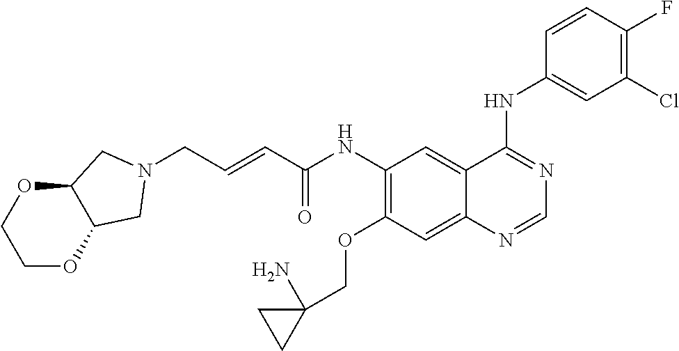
C(C=CC(NC1=C(OCC2(N)CC2)C=C2C(=C1)C(NC1=CC(Cl)=C(F)C=C1)=NC=N2)=O)N1CC2OCCOC2C1
